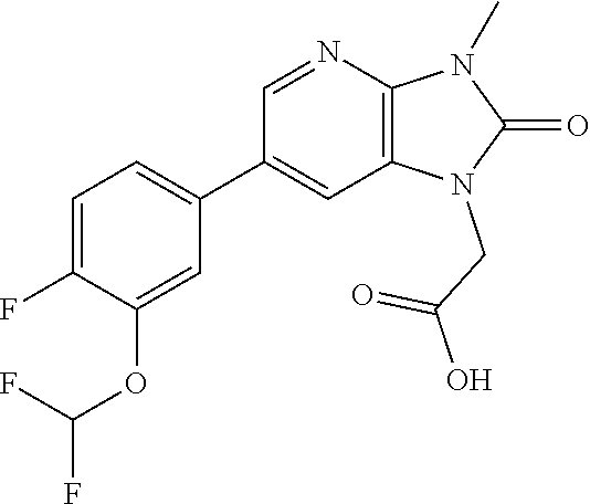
C12=C(N=CC(C3=CC=C(F)C(OC(F)F)=C3)=C1)N(C)C(=O)N2CC(O)=O
